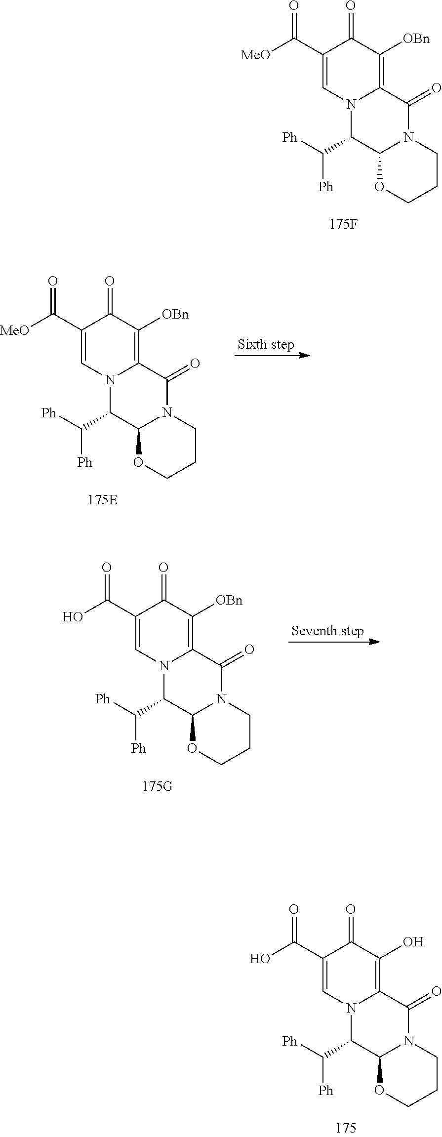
[MeO]C(C1=CN2C(=C([OBn])C1=O)C(=O)N1C(C2C([Ph])[Ph])OCCC1)=O.OC(C1=CN2C(=C(O)C1=O)C(=O)N1C(C2C([Ph])[Ph])OCCC1)=O.[MeO]C(C1=CN2C(=C([OBn])C1=O)C(=O)N1C(C2C([Ph])[Ph])OCCC1)=O.OC(C1=CN2C(=C([OBn])C1=O)C(=O)N1C(C2C([Ph])[Ph])OCCC1)=O
